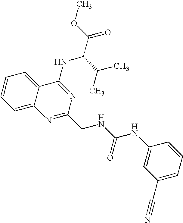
C1=CC=C2C(=C1)C(NC(C(C)C)C(=O)OC)=NC(CNC(NC1=CC(C#N)=CC=C1)=O)=N2
